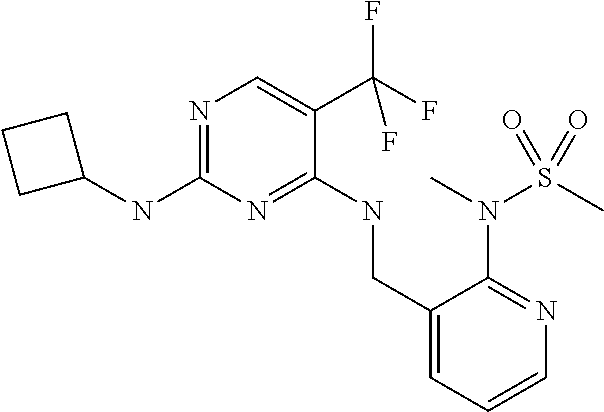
N1=C(NC2CCC2)N=C(NCC2=CC=CN=C2N(C)S(C)(=O)=O)C(C(F)(F)F)=C1
